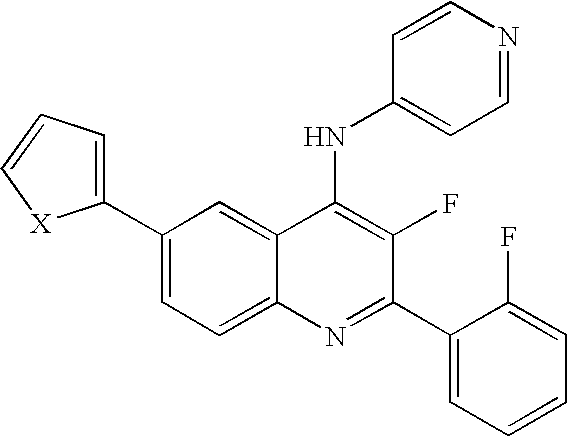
C1(C2=CC=C[X]2)=CC=C2C(=C1)C(NC1=CC=NC=C1)=C(F)C(C1=CC=CC=C1F)=N2
